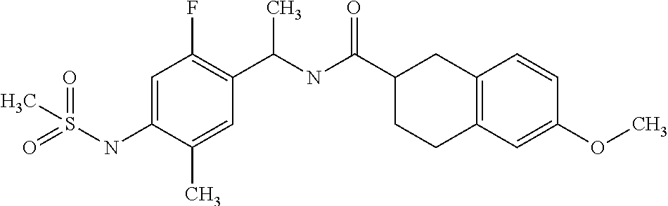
C1=C(NS(C)(=O)=O)C(C)=CC(C(NC(C2CCC3=C(C2)C=CC(OC)=C3)=O)C)=C1F
